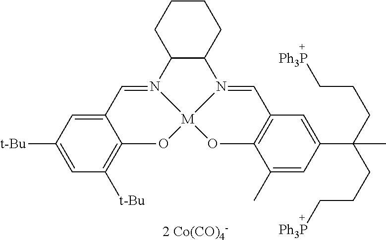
C12C(CCCC1)N1=CC3=C(O[M]14OC1=C([t-Bu])C=C([t-Bu])C=C1C=N24)C(C)=CC(C(CCC[Ph3P])(CCC[Ph3P])C)=C3.[2 Co(CO)4-]
